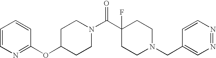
C1(OC2=NC=CC=C2)CCN(C(C2(F)CCN(CC3=CN=NC=C3)CC2)=O)CC1
